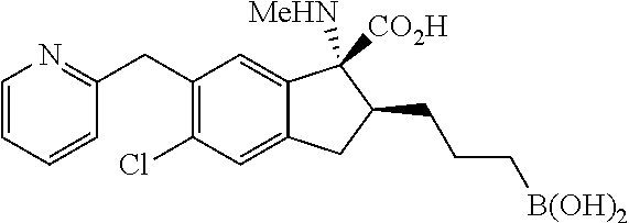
C1(CC2=NC=CC=C2)=C(Cl)C=C2C(=C1)C([MeHN])([CO2H])C(CCC[B(OH)2])C2
